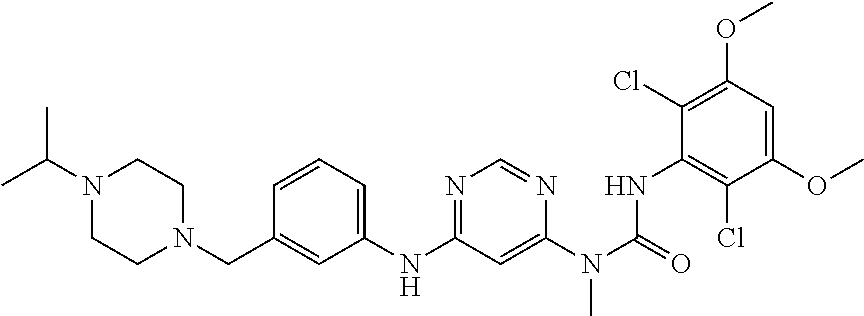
C1(NC2=NC=NC(N(C(=O)NC3=C(Cl)C(OC)=CC(OC)=C3Cl)C)=C2)=CC=CC(CN2CCN(C(C)C)CC2)=C1
